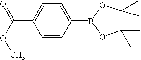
C1=C(C(OC)=O)C=CC(B2OC(C)(C)C(C)(C)O2)=C1
